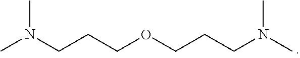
CN(CCCOCCCN(C)C)C
